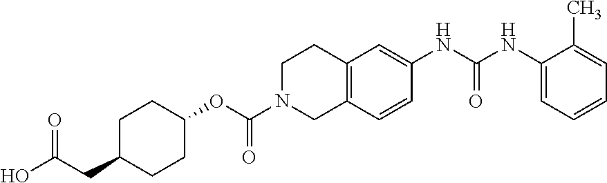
C1C(CC(O)=O)CCC(OC(N2CC3=C(CC2)C=C(NC(NC2=CC=CC=C2C)=O)C=C3)=O)C1
